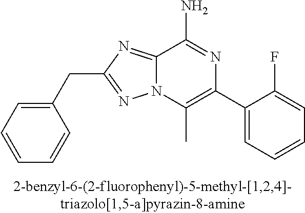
C12=NC(CC3=CC=CC=C3)=NN1C(C)=C(C1=CC=CC=C1F)N=C2N
